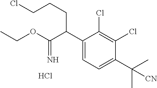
C1(C(C(OCC)=N)CCCCl)=CC=C(C(C)(C)[CN])C(Cl)=C1Cl.Cl
